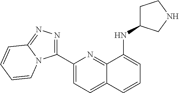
C1(C2=NN=C3N2C=CC=C3)=CC=C2C(=N1)C(NC1CCNC1)=CC=C2
